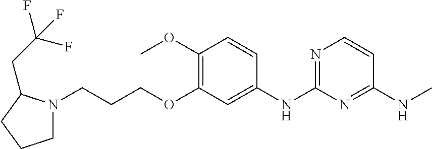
C1=CN=C(NC2=CC(OCCCN3CCCC3CC(F)(F)F)=C(OC)C=C2)N=C1NC
